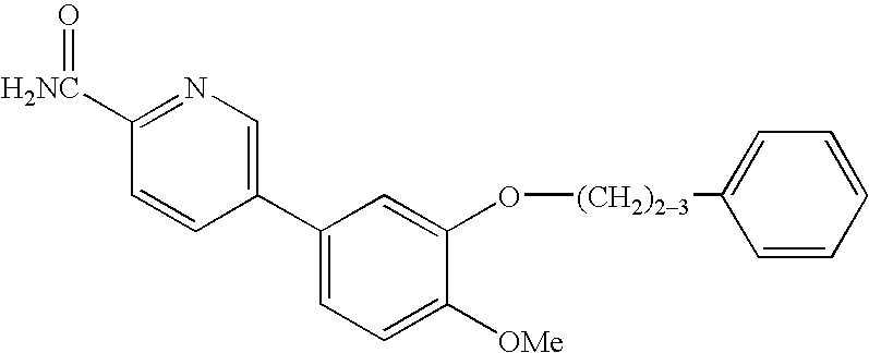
O=[H2NC]C1=NC=C(C2=CC=C([OMe])C(O[(CH2)23]C3=CC=CC=C3)=C2)C=C1
